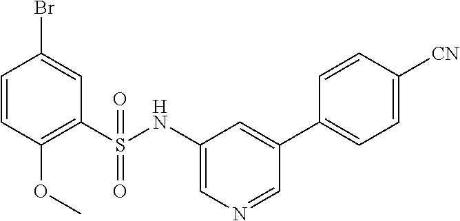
C1=CC(OC)=C(S(NC2=CN=CC(C3=CC=C([CN])C=C3)=C2)(=O)=O)C=C1Br
